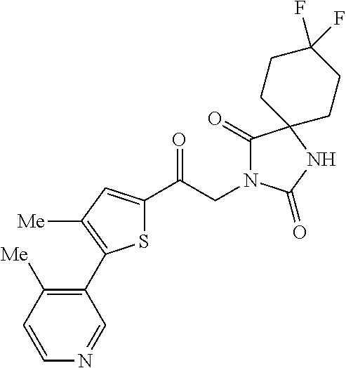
S1C(C(CN2C(=O)C3(NC2=O)CCC(F)(F)CC3)=O)=CC([Me])=C1C1=C([Me])C=CN=C1
